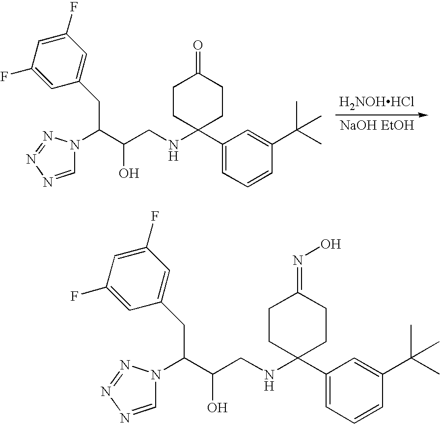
C(CNC1(C2=CC=CC(C(C)(C)C)=C2)CCC(=O)CC1)(C(CC1=CC(F)=CC(F)=C1)N1C=NN=N1)O.[H2NOHHCl].[NaOH EtOH].C(CNC1(C2=CC=CC(C(C)(C)C)=C2)CCC(=NO)CC1)(C(CC1=CC(F)=CC(F)=C1)N1C=NN=N1)O
